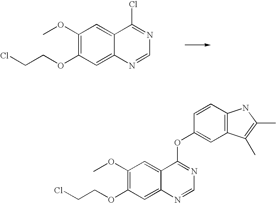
C1(OC)=C(OCCCl)C=C2C(=C1)C(Cl)=NC=N2.ClCCOC1=C(OC)C=C2C(=C1)N=CN=C2OC1=CC2=C(C=C1)NC(C)=C2C
